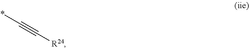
C([R24])#C*
